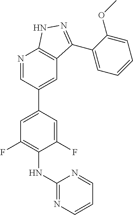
C1=C(C2=CC3=C(N=C2)NN=C3C2=CC=CC=C2OC)C=C(F)C(NC2=NC=CC=N2)=C1F
